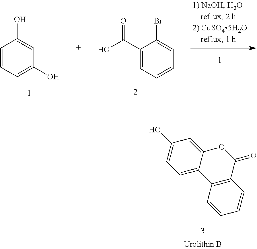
C1(O)=CC=C2C(=C1)OC(=O)C1=C2C=CC=C1.C1(C(O)=O)=CC=CC=C1Br.C1=CC=C(O)C=C1O
